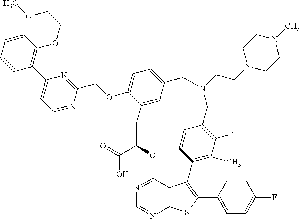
C1C(C(=O)O)OC2=NC=NC3=C2C(=C(C2=CC=C(F)C=C2)S3)C2=C(C)C(Cl)=C(C=C2)CN(CCN2CCN(C)CC2)CC2=CC=C(OCC3=NC(C4=C(OCCOC)C=CC=C4)=CC=N3)C1=C2
